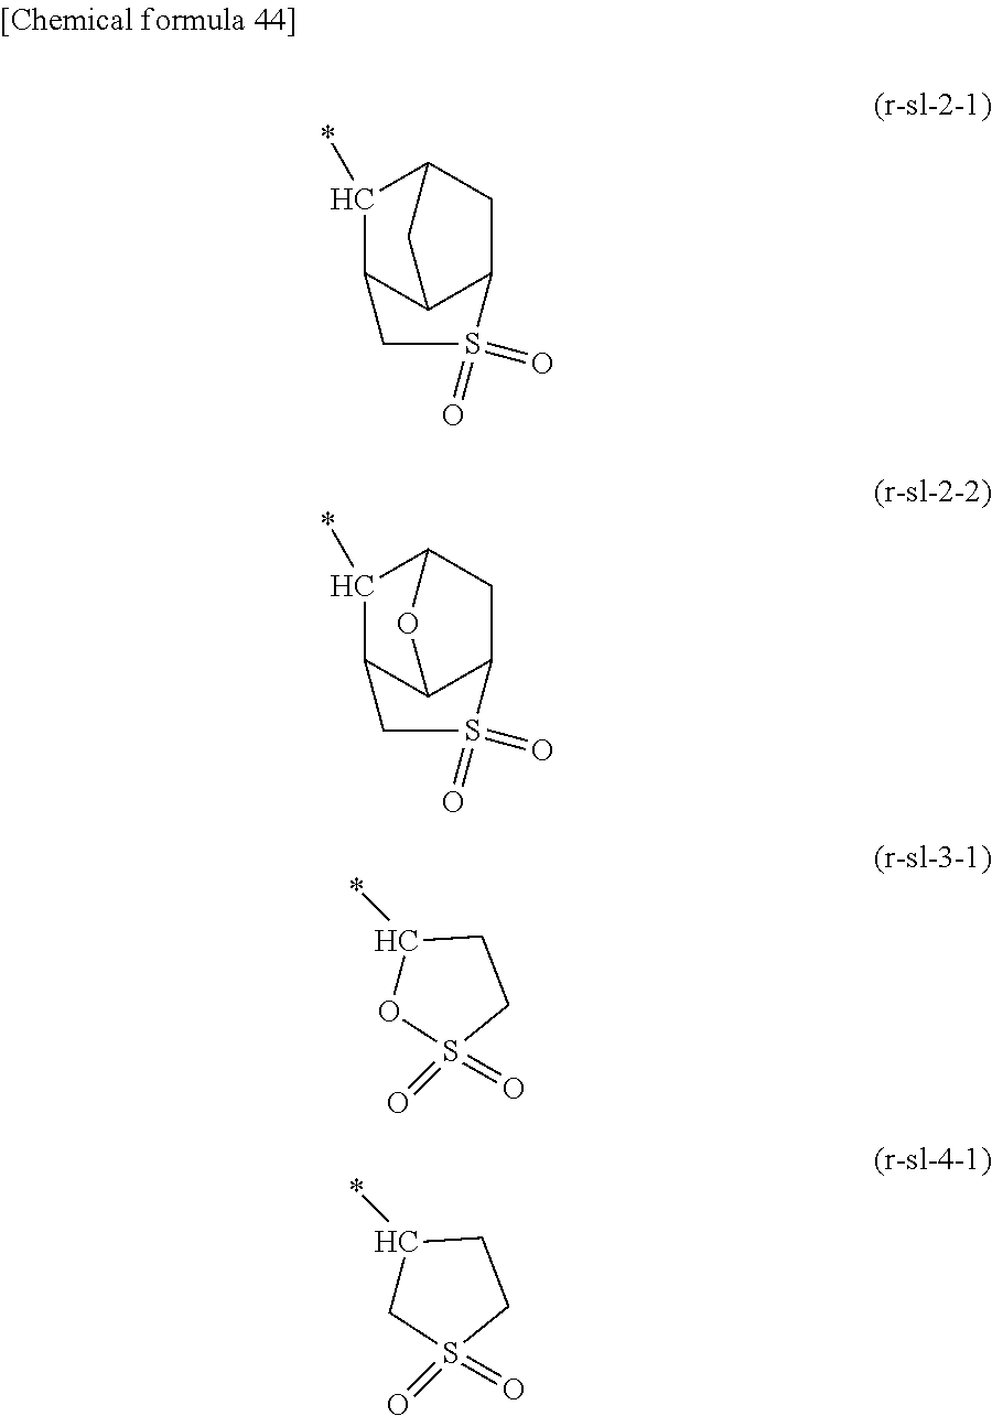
C1C2C(*)C3C(C1S(=O)(=O)C3)C2.C1C2C(*)C3C(C1S(=O)(=O)C3)O2.C1(*)OS(=O)(=O)CC1.C1(*)CS(=O)(=O)CC1
